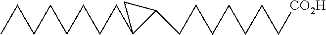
CCCCCCCCC1C(CCCCCCC[CO2H])C1
